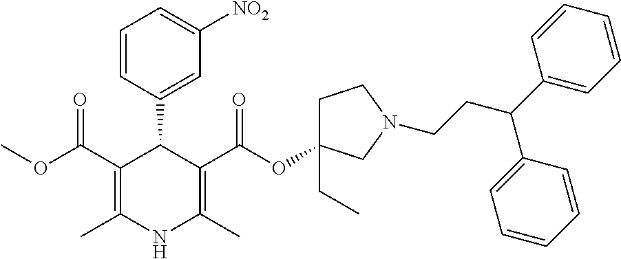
C1(C(OC)=O)=C(C)NC(C)=C(C(OC2(CC)CCN(CCC(C3=CC=CC=C3)C3=CC=CC=C3)C2)=O)C1C1=CC([NO2])=CC=C1
